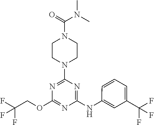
C1CN(C(=O)N(C)C)CCN1C1=NC(OCC(F)(F)F)=NC(NC2=CC(C(F)(F)F)=CC=C2)=N1
